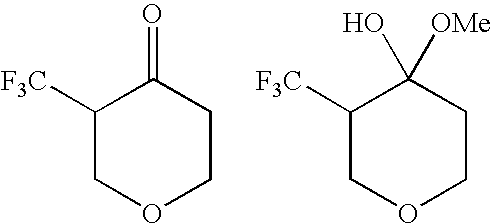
C1([F3C])COCCC1=O.C1([F3C])COCCC1(O)[OMe]
